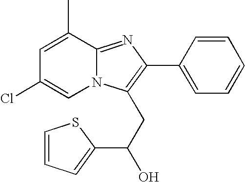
C12=NC(C3=CC=CC=C3)=C(CC(O)C3=CC=CS3)N1C=C(Cl)C=C2C
